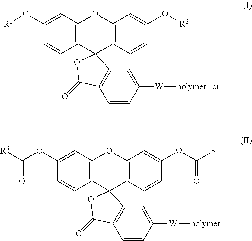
C1(O[R1])=CC2=C(C=C1)C1(C3=C(O2)C=C(O[R2])C=C3)C2=C(C=CC([W][polymer])=C2)C(=O)O1.C1(OC([R3])=O)=CC2=C(C=C1)C1(C3=C(O2)C=C(OC([R4])=O)C=C3)C2=C(C=CC([W][polymer])=C2)C(=O)O1
